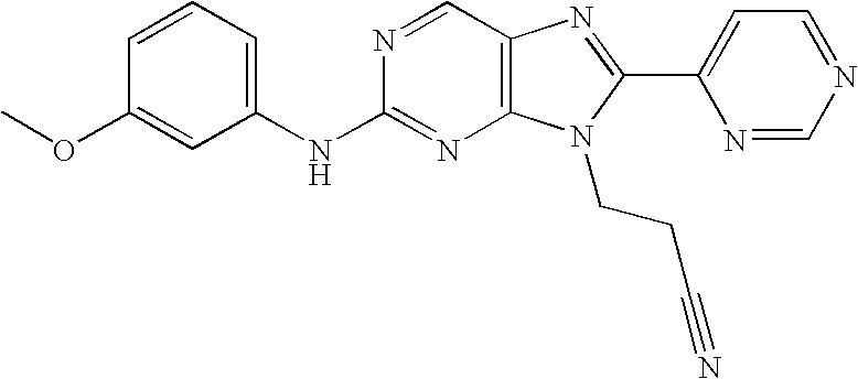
C1=CC=C(NC2=NC3=C(C=N2)N=C(C2=CC=NC=N2)N3CCC#N)C=C1OC
